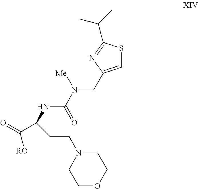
N(C(N(CC1=CSC(C(C)C)=N1)[Me])=O)C(C(=O)[RO])CCN1CCOCC1
